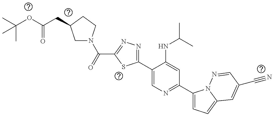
C1(C2=NN=C(C(=O)N3CC(CC(=O)OC(C)(C)C)CC3)S2)=CN=C(C2=CC=C3N2N=CC(C#N)=C3)C=C1NC(C)C
